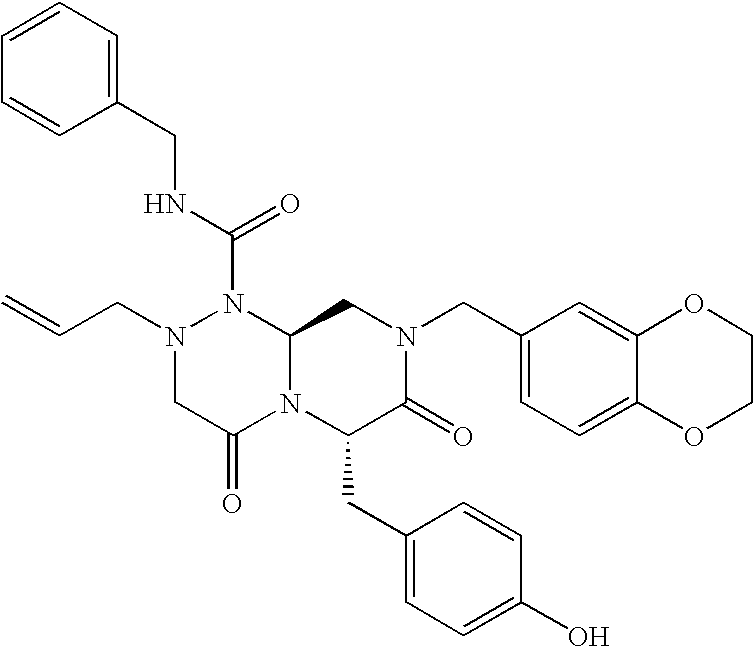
N1(CC=C)CC(=O)N2C(N1C(NCC1=CC=CC=C1)=O)CN(CC1=CC=C3C(=C1)OCCO3)C(=O)C2CC1=CC=C(O)C=C1
